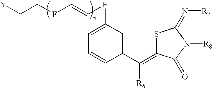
[Y]CCFC=C[E]C1=CC=CC(C([R6])=C2SC(=N[R7])N([R8])C2=O)=C1
